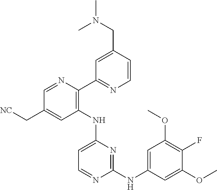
C1=NC(C2=NC=CC(CN(C)C)=C2)=C(NC2=CC=NC(NC3=CC(OC)=C(F)C(OC)=C3)=N2)C=C1C[NC]
